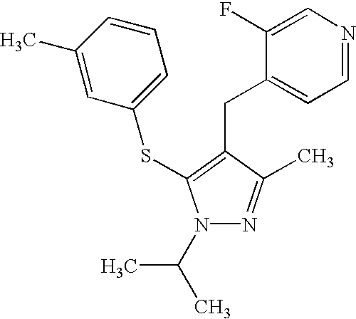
C1(C)=CC(SC2=C(CC3=CC=NC=C3F)C(C)=NN2C(C)C)=CC=C1
